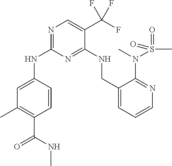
C1=CC(NC2=NC=C(C(F)(F)F)C(NCC3=CC=CN=C3N(S(C)(=O)=O)C)=N2)=CC(C)=C1C(NC)=O
